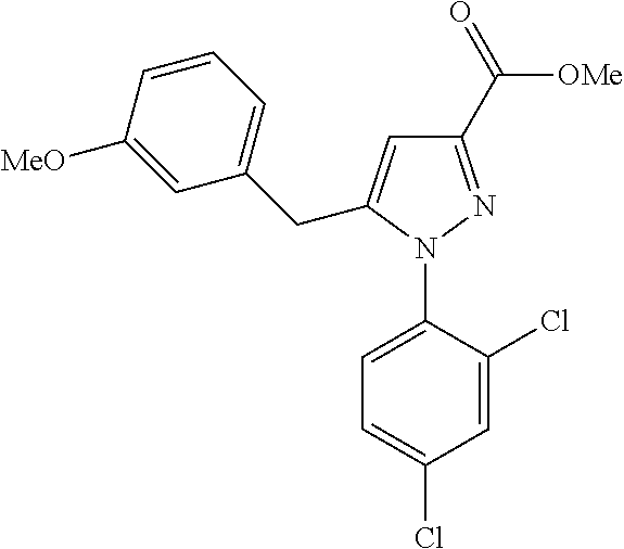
C1=C(N2N=C(C(=O)[OMe])C=C2CC2=CC=CC([MeO])=C2)C(Cl)=CC(Cl)=C1
